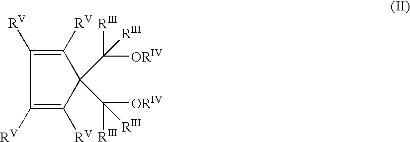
C1([RV])=C([RV])C([RV])=C([RV])C1(C([RIII])([ORIV])[RIII])C([ORIV])([RIII])[RIII]
